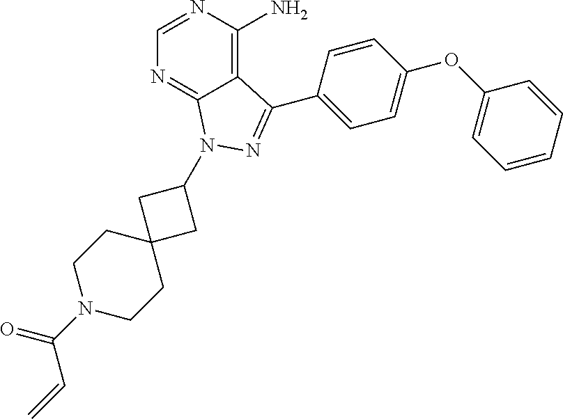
C12=C(N)N=CN=C1N(C1CC3(C1)CCN(C(=O)C=C)CC3)N=C2C1=CC=C(OC2=CC=CC=C2)C=C1
